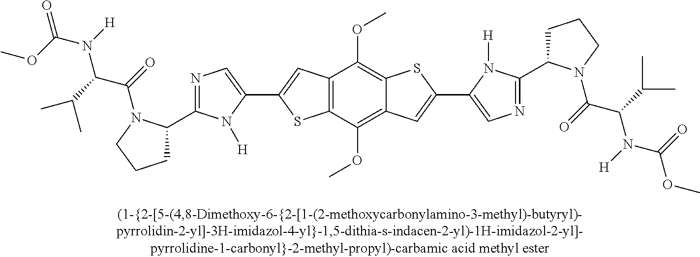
C12=C(C(OC)=C3C(=C1OC)SC(C1=CN=C(C4CCCN4C(C(N(C(OC)=O)[H])C(C)C)=O)N1[H])=C3)SC(C1=CN=C(C3CCCN3C(C(N(C(=O)OC)[H])C(C)C)=O)N1[H])=C2
